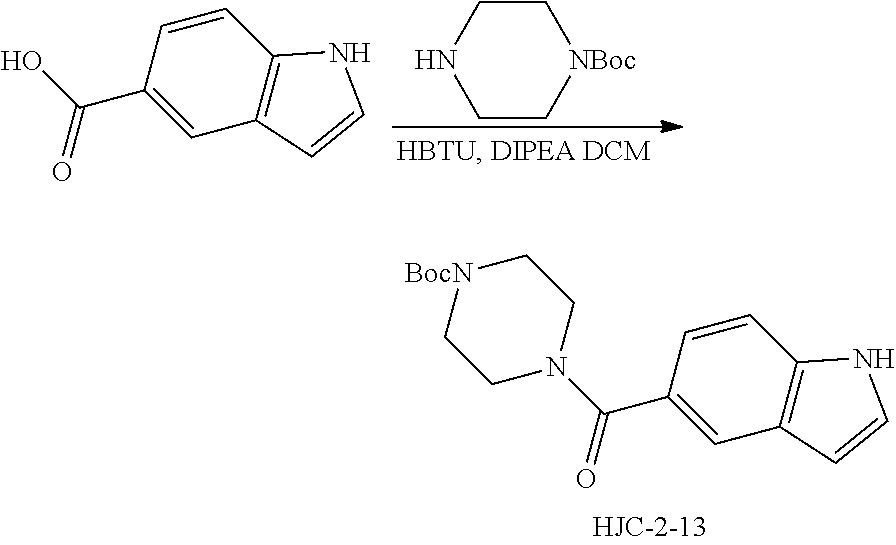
[BocN]1CCN(C(C2=CC3=C(C=C2)NC=C3)=O)CC1.C1C[NBoc]CCN1.C1(C(O)=O)=CC2=C(C=C1)NC=C2
